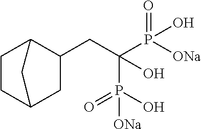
C1(CC(P([ONa])(=O)O)(P(O)(=O)[ONa])O)C2CCC(C1)C2
